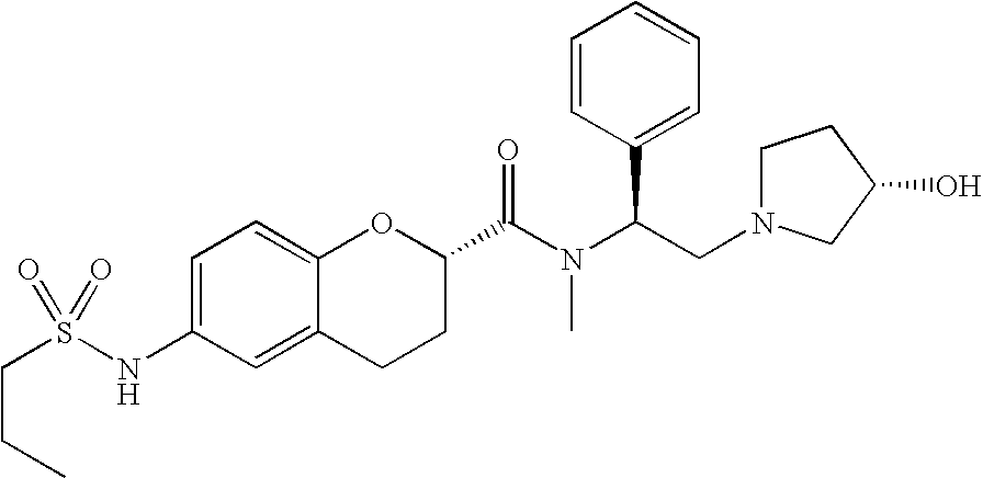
C(N(C(CN1CCC(O)C1)C1=CC=CC=C1)C)(=O)C1CCC2=CC(NS(CCC)(=O)=O)=CC=C2O1
